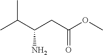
CC(C(CC(OC)=O)N)C
